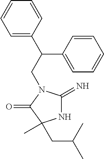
N1C(=N)N(CC(C2=CC=CC=C2)C2=CC=CC=C2)C(=O)C1(CC(C)C)C
